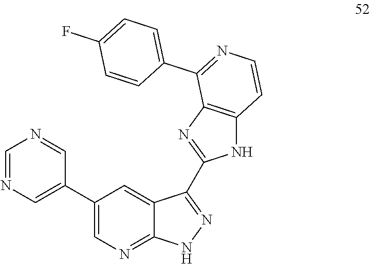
N1=CC(C2=CN=C3C(=C2)C(C2=NC4=C(N2)C=CN=C4C2=CC=C(F)C=C2)=NN3)=CN=C1
